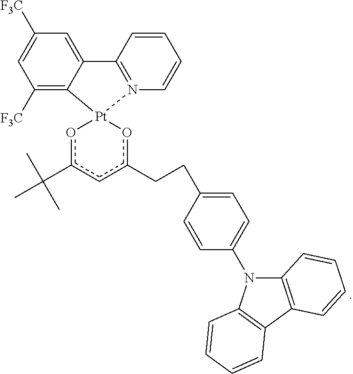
C1([F3C])=CC([F3C])=C2C(=C1)C1=N(C=CC=C1)[Pt]21oc(C(C)(C)C)cc(CCC2=CC=C(N3C4=C(C5=C3C=CC=C5)C=CC=C4)C=C2)o1
